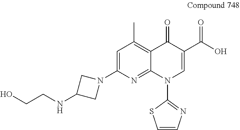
C1=C(N2CC(NCCO)C2)N=C2C(=C1C)C(=O)C(C(O)=O)=CN2C1=NC=CS1
